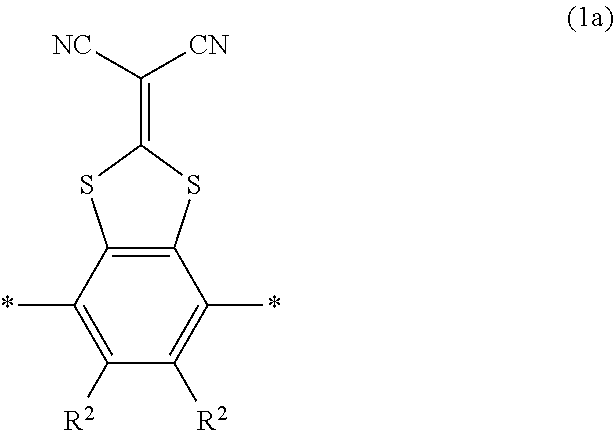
C12=C(C(*)=C([R2])C([R2])=C1*)SC(=C([NC])[CN])S2
